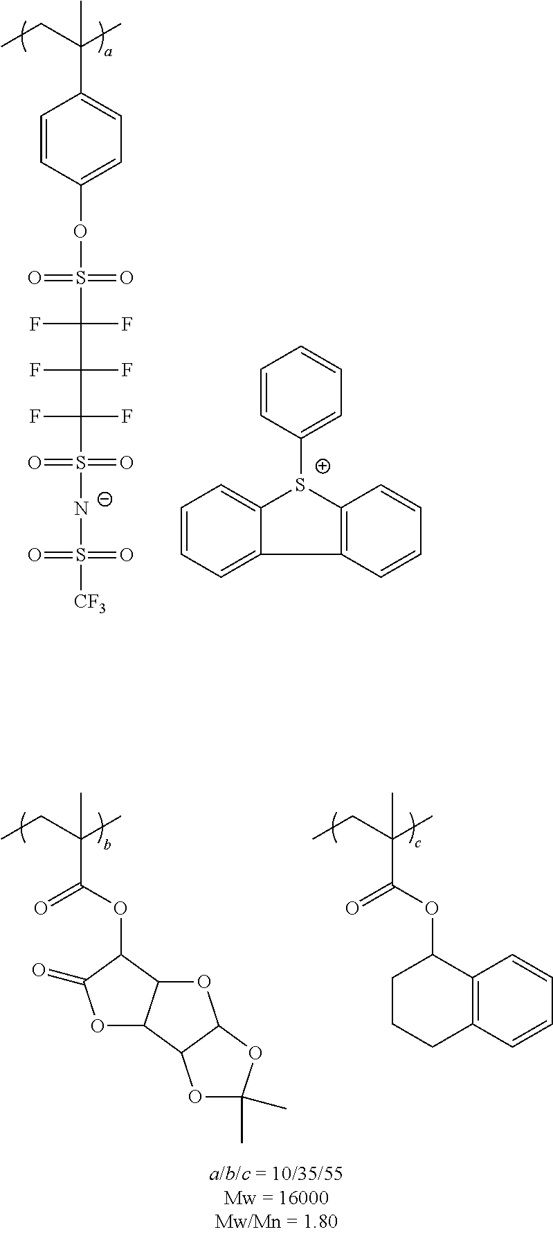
C1(C(CC)(C)C)=CC=C(OS(=O)(=O)C(F)(F)C(F)(C(F)(S(=O)(=O)[N-]S(=O)(=O)[CF3])F)F)C=C1.C1=CC([S+]2C3=C(C=CC=C3)C3=CC=CC=C23)=CC=C1.C(C(CC)(C)C)(=O)OC1C2C(OC1=O)C1C(O2)OC(C)(C)O1.C(C(CC)(C)C)(=O)OC1CCCC2=C1C=CC=C2
